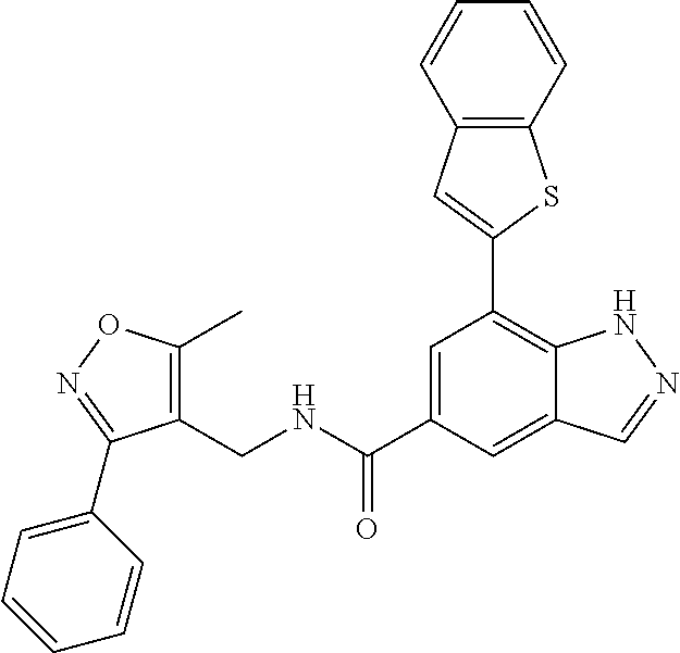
C1=C(C(NCC2=C(C)ON=C2C2=CC=CC=C2)=O)C=C2C(=C1C1=CC3=C(S1)C=CC=C3)NN=C2
